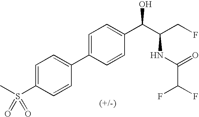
C1=CC(S(C)(=O)=O)=CC=C1C1=CC=C(C(C(CF)NC(C(F)F)=O)O)C=C1
